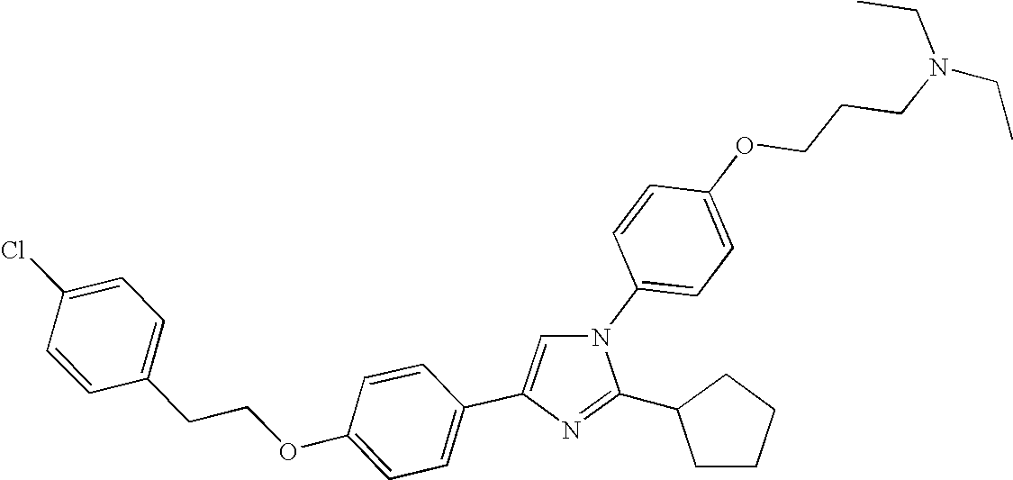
C1=CC(N2C=C(C3=CC=C(OCCC4=CC=C(Cl)C=C4)C=C3)N=C2C2CCCC2)=CC=C1OCCCN(CC)CC
